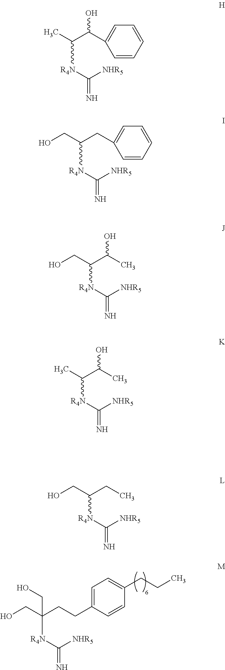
C(C(CCC1=CC=C(CCC)C=C1)([R4N]C([NHR5])=N)CO)O.CC(C(C1=CC=CC=C1)O)[R4N]C([NHR5])=N.C(C(CC1=CC=CC=C1)[R4N]C([NHR5])=N)O.C(C(C(C)O)[R4N]C([NHR5])=N)O.CC(C(C)O)[R4N]C([NHR5])=N.C(C(CC)[R4N]C([NHR5])=N)O
